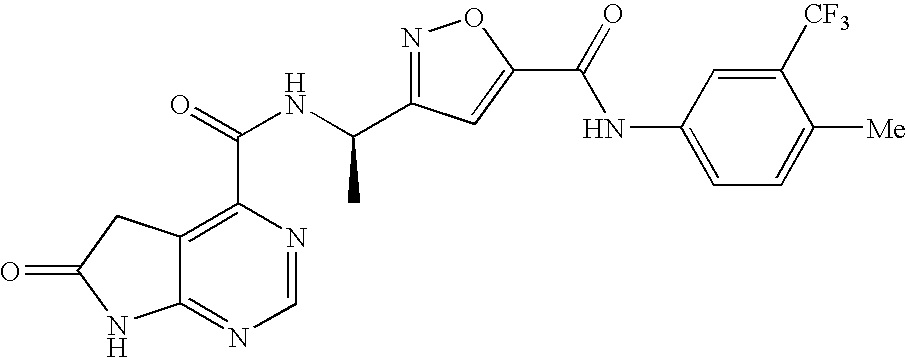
C12=NC=NC(C(=O)NC(C3=NOC(C(=O)NC4=CC=C([Me])C([CF3])=C4)=C3)C)=C1CC(=O)N2
